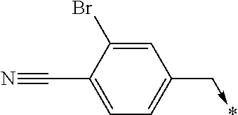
C1=C(C#N)C(Br)=CC(C->*)=C1
